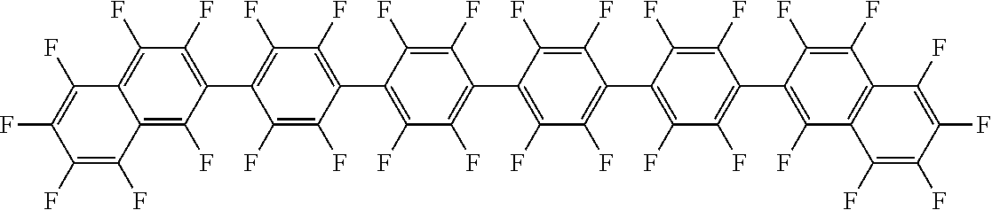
C1(F)=C(C2=C(F)C(F)=C(C3=C(F)C(F)=C(C4=C(F)C(F)=C(C5=C(F)C(F)=C(C6=C(F)C7=C(C(F)=C6F)C(F)=C(F)C(F)=C7F)C(F)=C5F)C(F)=C4F)C(F)=C3F)C(F)=C2F)C(F)=C2C(=C1F)C(F)=C(F)C(F)=C2F
